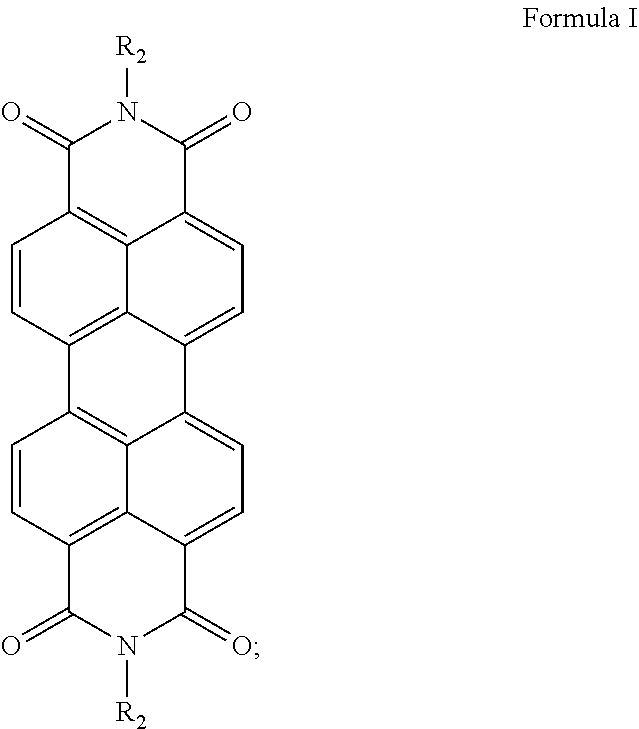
C1=CC2=C3C4=C1C(=O)N([R2])C(=O)C4=CC=C3C1=CC=C3C4=C(C=CC2=C41)C(=O)N([R2])C3=O
